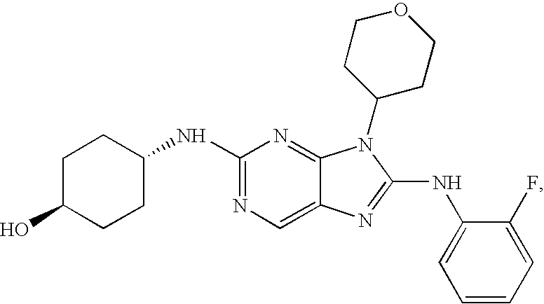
N1=C(NC2CCC(O)CC2)N=C2C(=C1)N=C(NC1=CC=CC=C1F)N2C1CCOCC1
